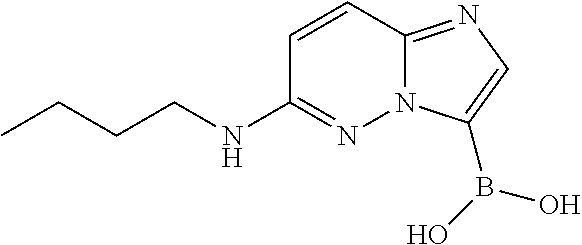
C1(NCCCC)=NN2C(=NC=C2B(O)O)C=C1
